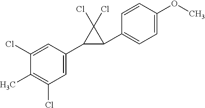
C1(Cl)=CC(C2C(C3=CC=C(OC)C=C3)C2(Cl)Cl)=CC(Cl)=C1C
